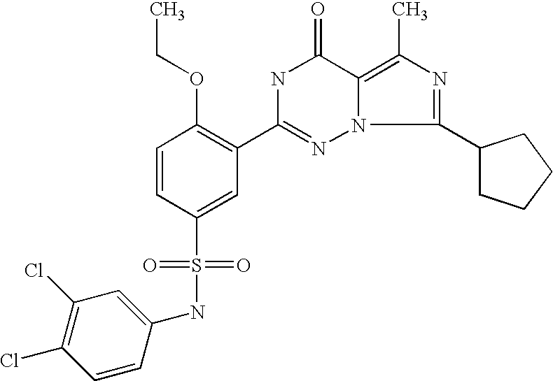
C1=CC(S(=O)(=O)NC2=CC(Cl)=C(Cl)C=C2)=CC(C2=NN3C(=C(C)N=C3C3CCCC3)C(=O)N2)=C1OCC
